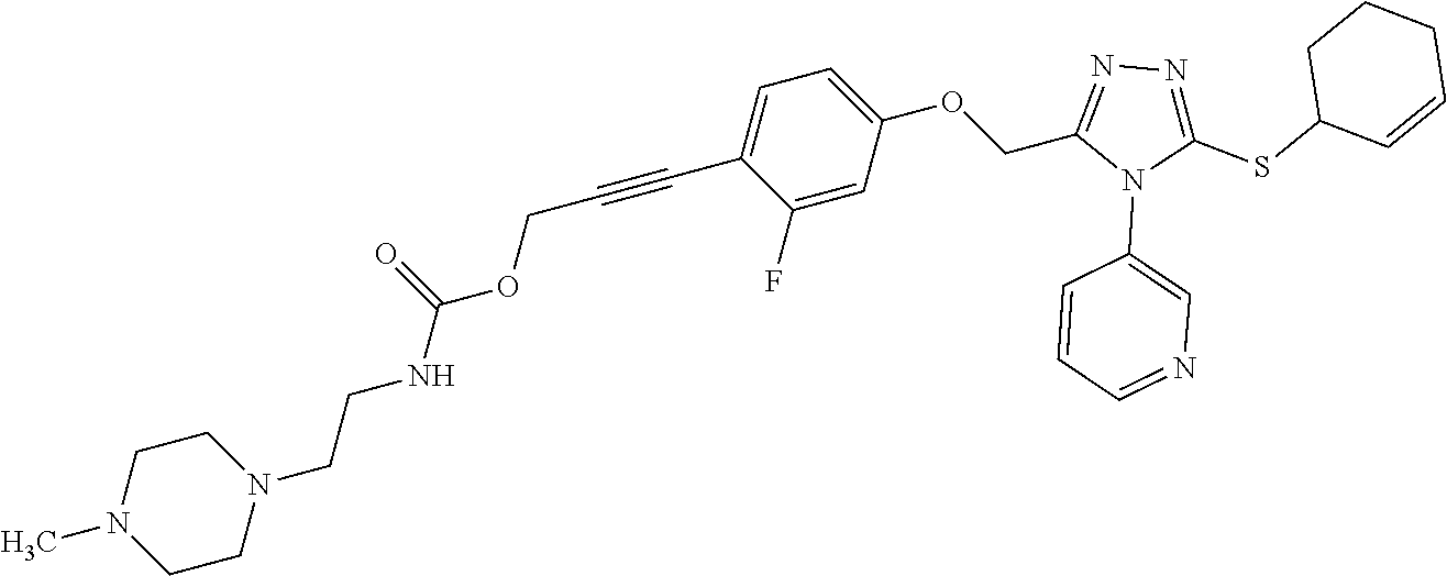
C1=C(OCC2=NN=C(SC3C=CCCC3)N2C2=CN=CC=C2)C=C(F)C(C#CCOC(NCCN2CCN(C)CC2)=O)=C1
